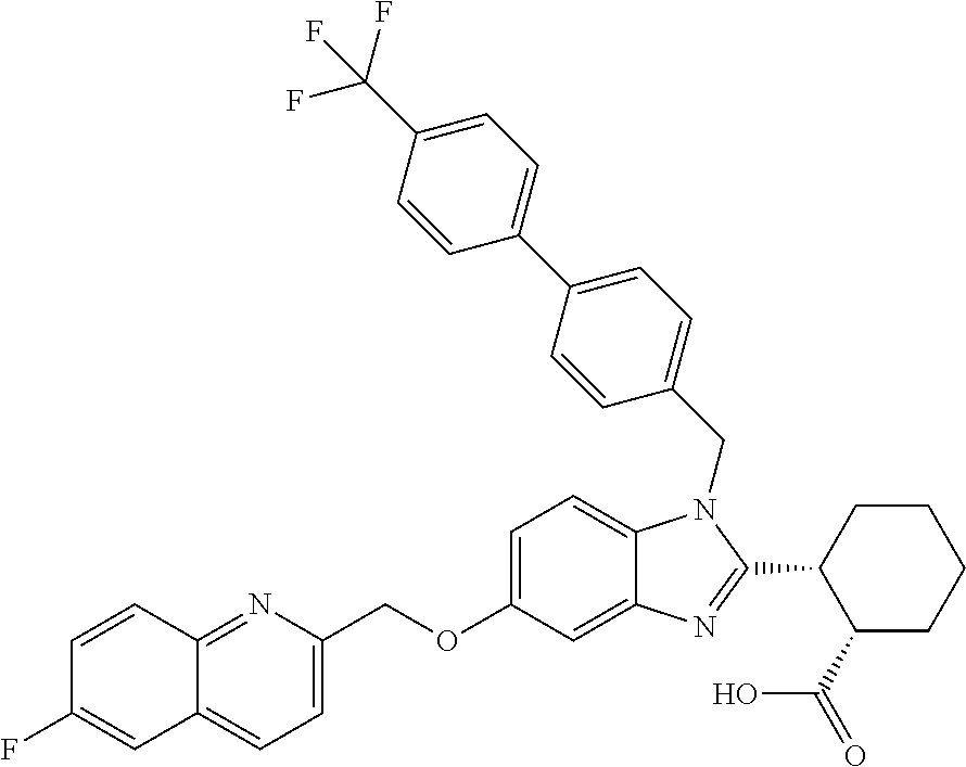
C12=NC(COC3=CC=C4C(=C3)N=C(C3C(C(=O)O)CCCC3)N4CC3=CC=C(C4=CC=C(C(F)(F)F)C=C4)C=C3)=CC=C1C=C(F)C=C2
